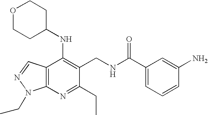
C12=C(C=NN1CC)C(NC1CCOCC1)=C(CNC(C1=CC=CC(N)=C1)=O)C(CC)=N2
